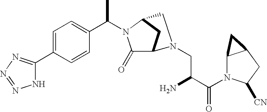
C1=C(C2=NN=NN2)C=CC(C(C)N2C(=O)C3CC2CN3CC(N)C(N2C3C(CC2[CN])C3)=O)=C1
